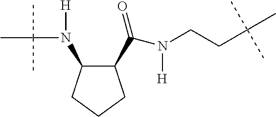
C1(N(C(C)(C)C)[H])C(C(=O)N(CCC(C)(C)C)[H])CCC1
